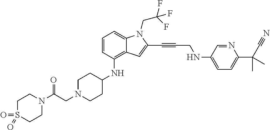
C1=CC(NC2CCN(CC(N3CCS(=O)(=O)CC3)=O)CC2)=C2C(=C1)N(CC(F)(F)F)C(C#CCNC1=CC=C(C(C#N)(C)C)N=C1)=C2
